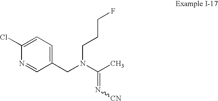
C1(Cl)=CC=C(CN(C(C)=N[CN])CCCF)C=N1
